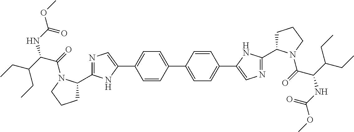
C1=CC(C2=CC=C(C3=CN=C(C4CCCN4C(C(C(CC)CC)NC(OC)=O)=O)N3)C=C2)=CC=C1C1=CN=C(C2CCCN2C(C(C(CC)CC)NC(OC)=O)=O)N1
